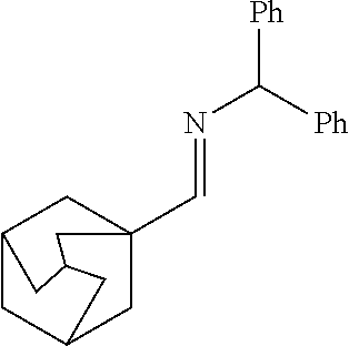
N(C([Ph])[Ph])=CC12CC3CC(C1)CC(C2)C3
